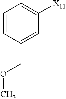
C1=CC(COC)=CC([X11])=C1
